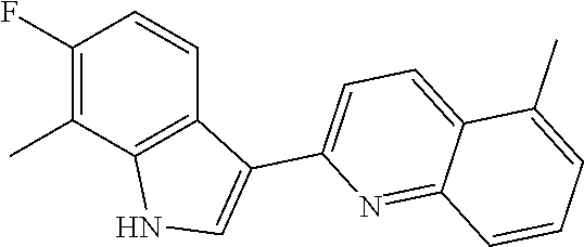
C1(F)=C(C)C2=C(C=C1)C(C1=CC=C3C(=N1)C=CC=C3C)=CN2
